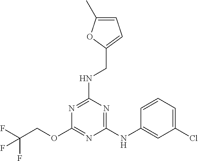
C1(NC2=CC(Cl)=CC=C2)=NC(NCC2=CC=C(C)O2)=NC(OCC(F)(F)F)=N1
